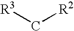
[R3]C[R2]
